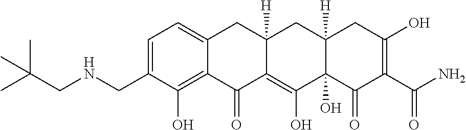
C1=C(CNCC(C)(C)C)C(O)=C2C(=C1)CC1([H])C(=C(O)C3(O)C([H])(C1)CC(O)=C(C(N)=O)C3=O)C2=O
